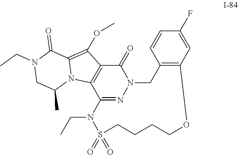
C12=C(C=C(F)C=C1)OCCCCS(=O)(=O)N(CC)C1=NN(C2)C(=O)C2=C1N1C(=C2OC)C(=O)N(CC)CC1C
